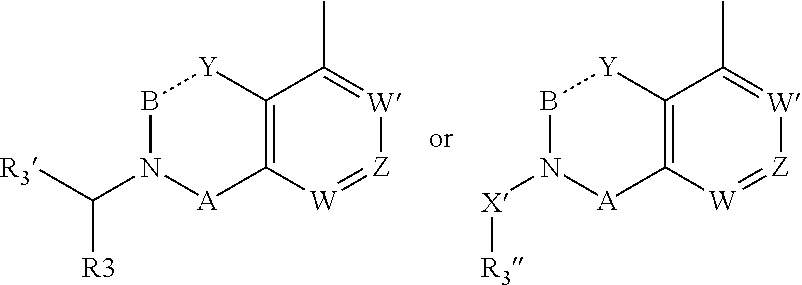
B1N(C([R3])[R3])[A]C2=C([Y]1)C(C)=[W][Z]=[W]2.B1N([X][R3])[A]C2=C([Y]1)C(C)=[W][Z]=[W]2
